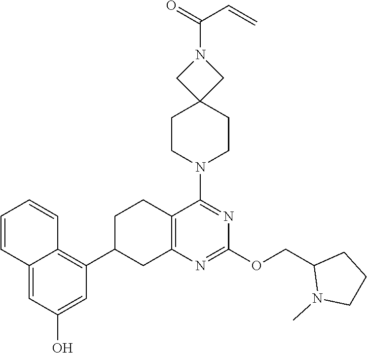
C1=C(O)C=C2C(=C1C1CC3=C(CC1)C(N1CCC4(CC1)CN(C(=O)C=C)C4)=NC(OCC1N(C)CCC1)=N3)C=CC=C2
